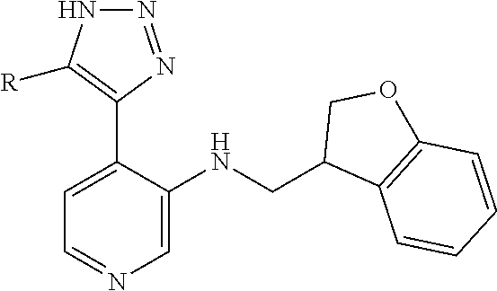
C1=C(C2=C([R])NN=N2)C(NCC2C3=C(OC2)C=CC=C3)=CN=C1
